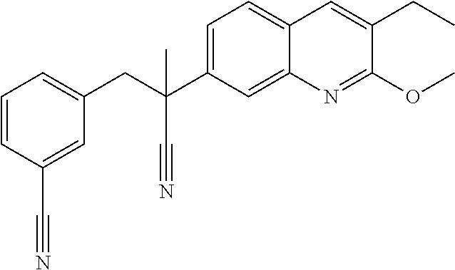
C1=CC(C#N)=CC(CC(C2=CC=C3C(=C2)N=C(OC)C(CC)=C3)(C)C#N)=C1
